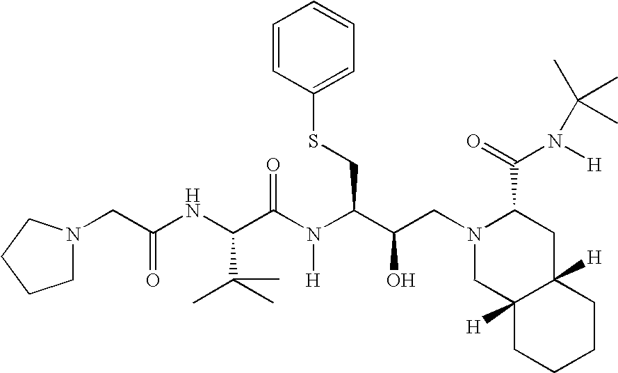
C(NC(C(N(C(C(O)CN1CC2([H])C([H])(CC1C(N(C(C)(C)C)[H])=O)CCCC2)CSC1=CC=CC=C1)[H])=O)C(C)(C)C)(=O)CN1CCCC1
